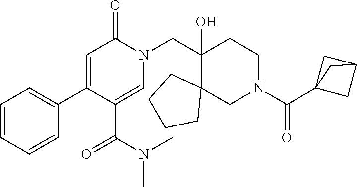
C1=CC=CC(C2=CC(=O)N(CC3(O)CCN(C(C45CC(C4)C5)=O)CC34CCCC4)C=C2C(N(C)C)=O)=C1
